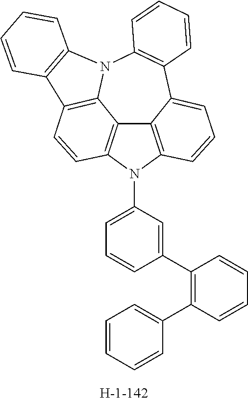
C12=C3N(C4=CC=CC(C5=C(C6=CC=CC=C6)C=CC=C5)=C4)C4=C1C(=CC=C4)C1=C(N4C2=C(C=C3)C2=C4C=CC=C2)C=CC=C1
